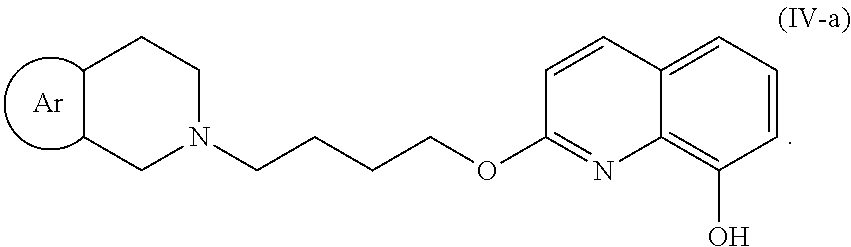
[Ar].C12=C(O)C=CC=C1C=CC(OCCCCN1CCCCC1)=N2
